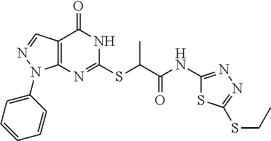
C12=C(N=C(SC(C(NC3=NN=C(SCC)S3)=O)C)NC1=O)N(C1=CC=CC=C1)N=C2
